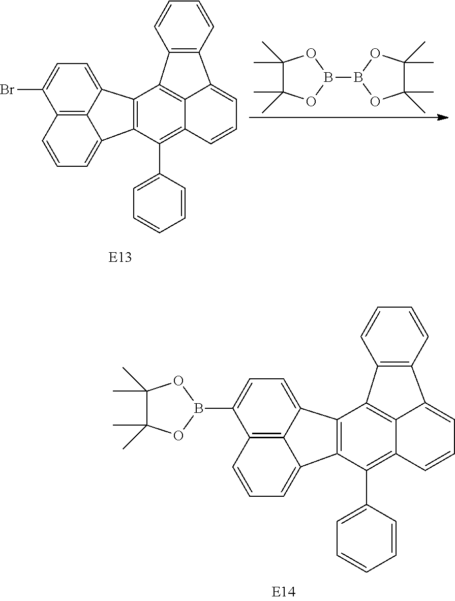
C1=CC=C2C3=C1C(B1OC(C)(C)C(C)(C)O1)=CC=C3C1=C2C(C2=CC=CC=C2)=C2C=CC=C3C2=C1C1=C3C=CC=C1.C1=CC=C2C3=C1C(Br)=CC=C3C1=C2C(C2=CC=CC=C2)=C2C=CC=C3C2=C1C1=C3C=CC=C1.B1(B2OC(C)(C)C(C)(C)O2)OC(C)(C)C(C)(C)O1
